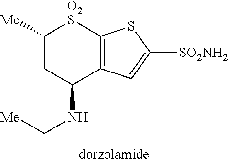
[Me]CNC1CC([Me])[SO2]C2=C1C=C([SO2NH2])S2
